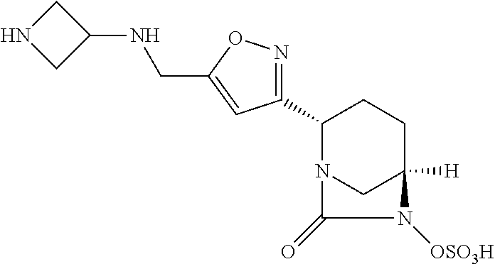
C1(C2=NOC(CNC3CNC3)=C2)N2CC([H])(CC1)N([OSO3H])C2=O
